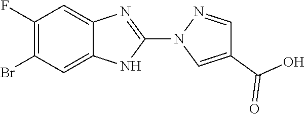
C1(F)=C(Br)C=C2C(=C1)N=C(N1C=C(C(O)=O)C=N1)N2
